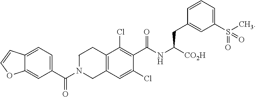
C1=C2C(=CC(C(N3CC4=C(CC3)C(Cl)=C(C(NC([CO2H])CC3=CC(S(C)(=O)=O)=CC=C3)=O)C(Cl)=C4)=O)=C1)OC=C2
